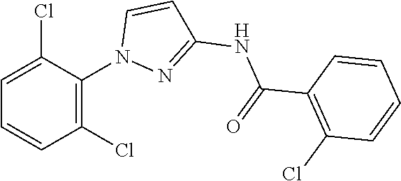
C(C1=C(Cl)C=CC=C1)(=O)NC1=NN(C2=C(Cl)C=CC=C2Cl)C=C1
